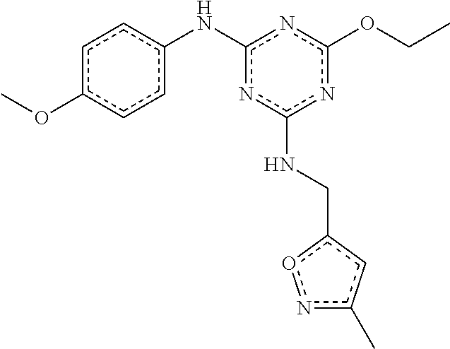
c1c(OC)ccc(Nc2nc(NCc3onc(C)c3)nc(OCC)n2)c1
